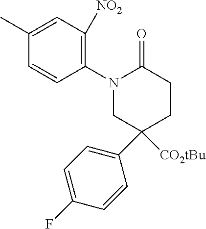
N1(C2=C([NO2])C=C(C)C=C2)CC(C2=CC=C(F)C=C2)([CO2tBu])CCC1=O
